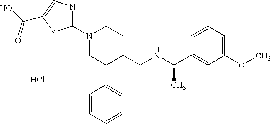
Cl.C1(N2CC(C3=CC=CC=C3)C(CNC(C)C3=CC(OC)=CC=C3)CC2)=NC=C(C(O)=O)S1
